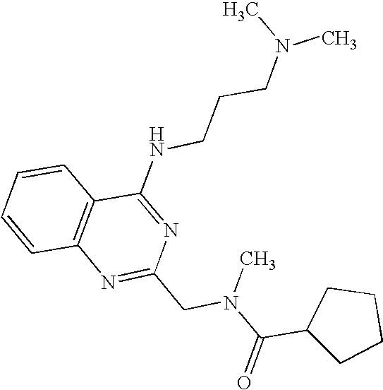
C1=CC2=C(C=C1)C(NCCCN(C)C)=NC(CN(C(C1CCCC1)=O)C)=N2
